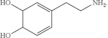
C1(O)C(O)C=CC(CC[NH2])=C1
